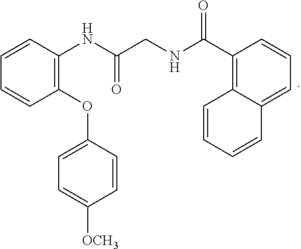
N(C(C1=C2C=CC=CC2=CC=C1)=O)CC(NC1=C(OC2=CC=C([OCH3])C=C2)C=CC=C1)=O
